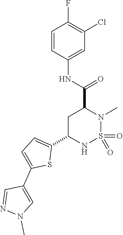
C1C(C2=CC=C(C3=CN(C)N=C3)S2)NS(=O)(=O)N(C)C1C(NC1=CC(Cl)=C(F)C=C1)=O
